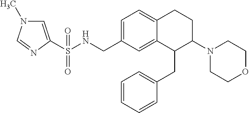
C1=C(CNS(=O)(=O)C2=CN(C)C=N2)C=C2C(=C1)CCC(N1CCOCC1)C2CC1=CC=CC=C1
